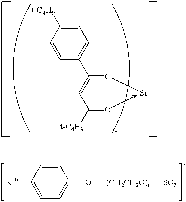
C1=CC(C2=CC([t-C4H9])=O->[Si]O2)=CC=C1[t-C4H9].C1(O[(CH2CH2O)n4][SO3])=CC=C([R10])C=C1
